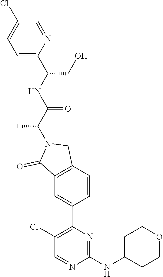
C1=C(C(NC(C(N2C(=O)C3=C(C2)C=CC(C2=C(Cl)C=NC(NC4CCOCC4)=N2)=C3)C)=O)CO)N=CC(Cl)=C1
